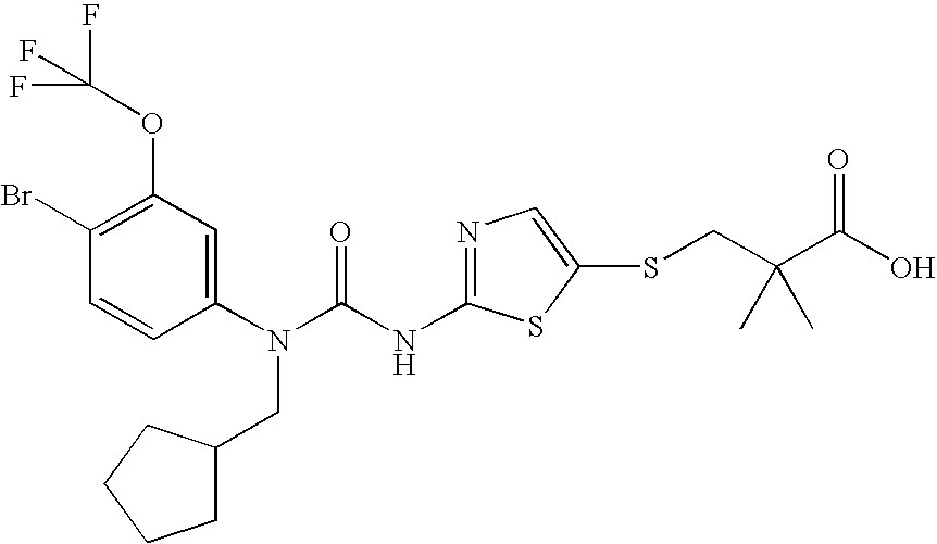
C1(Br)=C(OC(F)(F)F)C=C(N(C(NC2=NC=C(SCC(C(O)=O)(C)C)S2)=O)CC2CCCC2)C=C1
